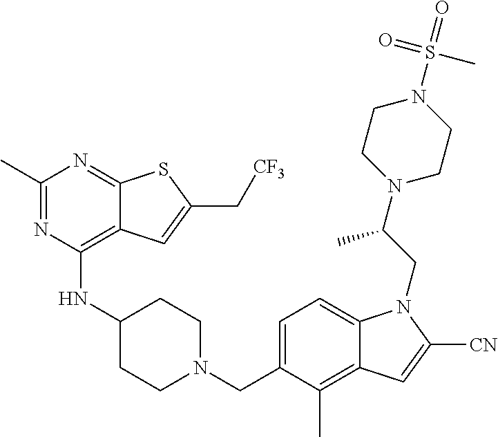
C1(C)=NC(NC2CCN(CC3=CC=C4C(=C3C)C=C([CN])N4CC(N3CCN(S(C)(=O)=O)CC3)C)CC2)=C2C(=N1)SC(C[CF3])=C2
